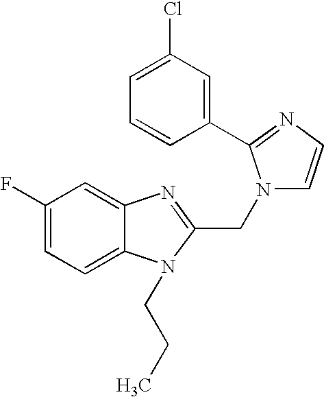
C1(F)=CC=C2C(=C1)N=C(CN1C=CN=C1C1=CC(Cl)=CC=C1)N2CCC
